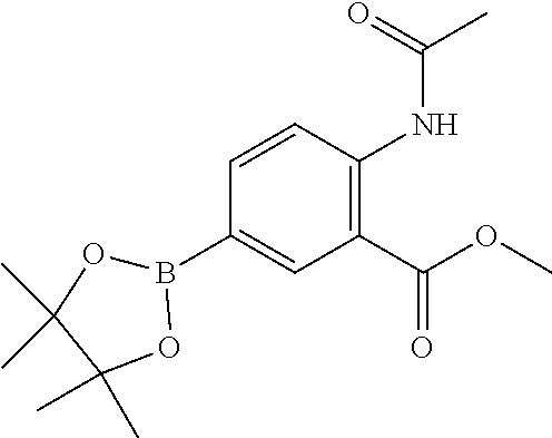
C1=CC(NC(=O)C)=C(C(OC)=O)C=C1B1OC(C)(C)C(C)(C)O1
